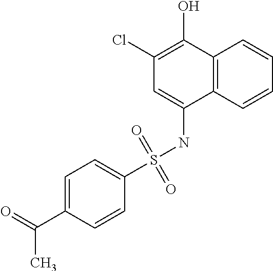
C1=C(S(NC2=CC(Cl)=C(O)C3=C2C=CC=C3)(=O)=O)C=CC(C(=O)C)=C1
